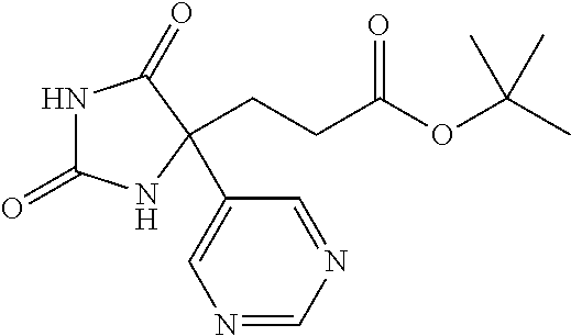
N1C(=O)NC(C2=CN=CN=C2)(CCC(OC(C)(C)C)=O)C1=O
